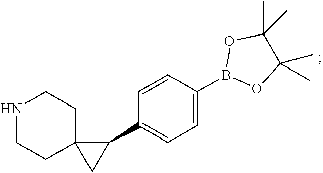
O1C(C)(C)C(C)(C)OB1C1=CC=C(C2CC23CCNCC3)C=C1
